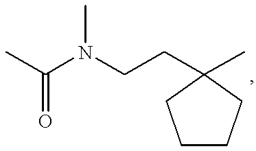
C1CCC(CCN(C(C)=O)C)(C)C1
